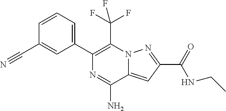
N12C(=CC(C(=O)NCC)=N1)C(N)=NC(C1=CC=CC(C#N)=C1)=C2C(F)(F)F
